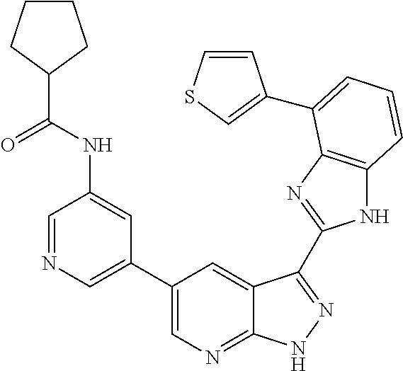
N1C2=C(N=C1C1=NNC3=NC=C(C4=CN=CC(NC(C5CCCC5)=O)=C4)C=C31)C(C1=CSC=C1)=CC=C2
